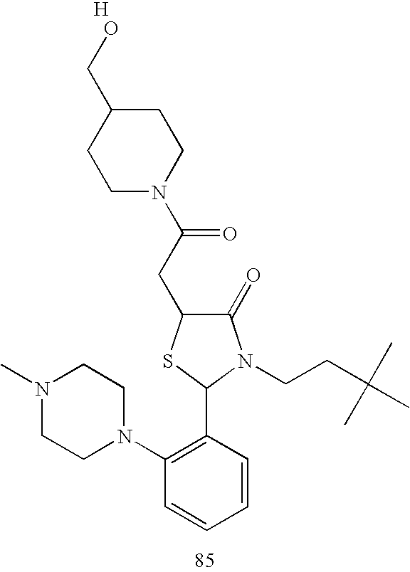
C1C(CO)CCN(C(CC2C(=O)N(CCC(C)(C)C)C(C3=C(N4CCN(C)CC4)C=CC=C3)S2)=O)C1.[H]
